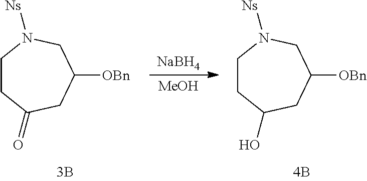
C1CC(=O)CC([OBn])CN1[Ns].[NaBH4].[MeOH].C1CC(O)CC([OBn])CN1[Ns]
